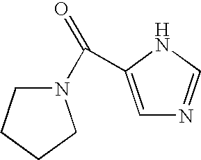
C(C1=CN=CN1)(=O)N1CCCC1
